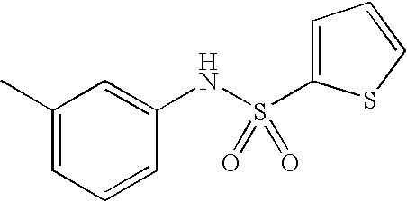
CC1=CC=CC(NS(C2=CC=CS2)(=O)=O)=C1
